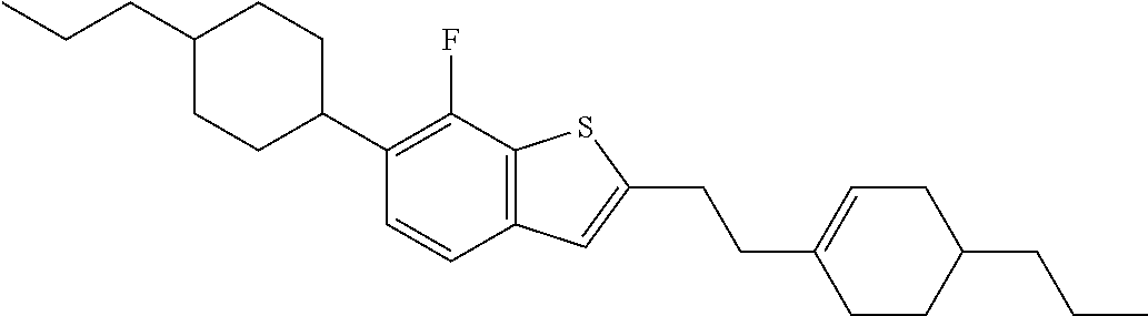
C(CC1CCC(C2=C(F)C3=C(C=C2)C=C(CCC2=CCC(CCC)CC2)S3)CC1)C
